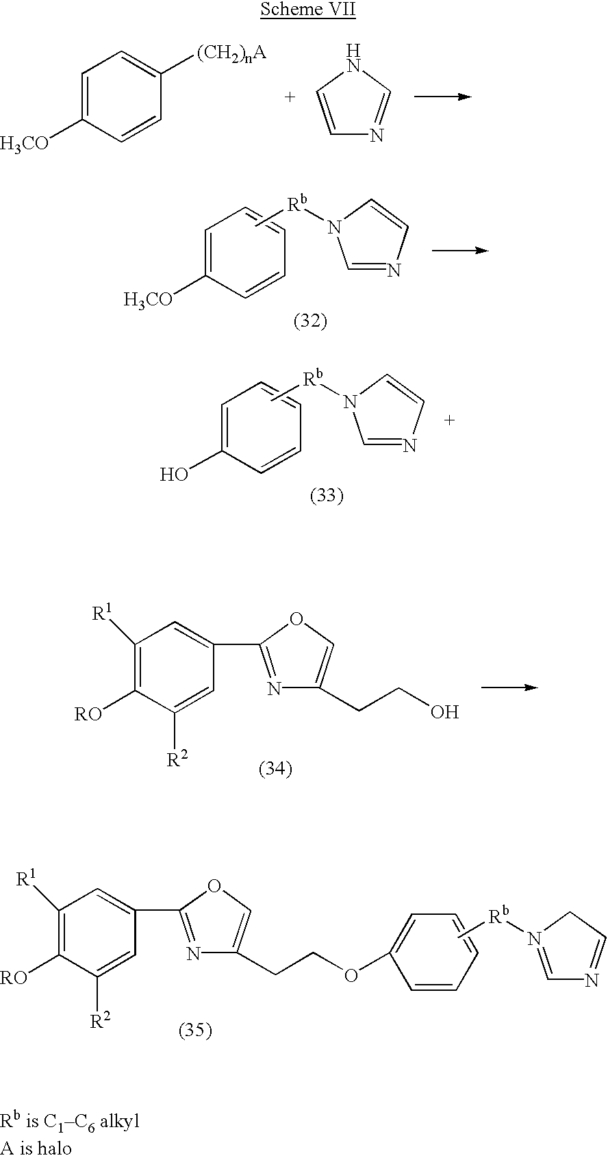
C1=C([H3CO])C=CC([(CH2)nA])=C1.C1=CNC=N1.C1=C([H3CO])C=CC=C1.C[Rb]N1C=NC=C1.C1=C(O)C=CC=C1.C[Rb]N1C=NC=C1.C1([R1])=C([RO])C([R2])=CC(C2=NC(CCO)=CO2)=C1.C[Rb]N1=CN=CC1.C1([R1])=C([RO])C([R2])=CC(C2=NC(CCOC3=CC=CC=C3)=CO2)=C1
